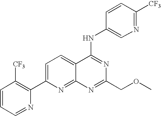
C1=CC=NC(C2=CC=C3C(=N2)N=C(COC)N=C3NC2=CN=C([CF3])C=C2)=C1[CF3]
